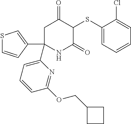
C1C(C2=CSC=C2)(C2=CC=CC(OCC3CCC3)=N2)NC(=O)C(SC2=CC=CC=C2Cl)C1=O
